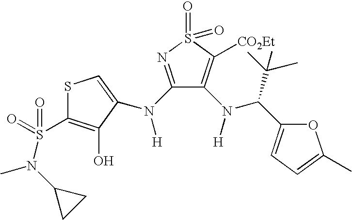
S1C(S(=O)(=O)N(C)C2CC2)=C(O)C(N(C2=NS(=O)(=O)C([CO2Et])=C2N([H])C(C(C)(C)C)C2=CC=C(C)O2)[H])=C1
